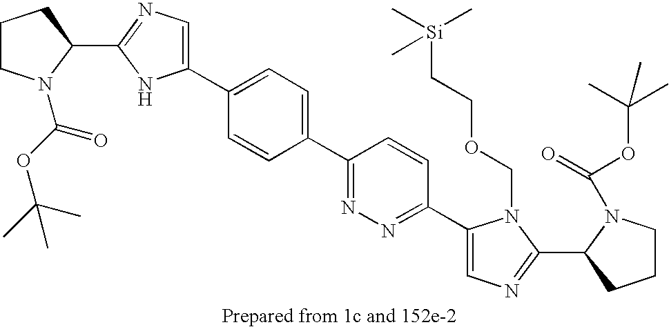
C1CN(C(OC(C)(C)C)=O)C(C2=NC=C(C3=CC=C(C4=NN=C(C5=CN=C(C6N(C(=O)OC(C)(C)C)CCC6)N5COCC[Si](C)(C)C)C=C4)C=C3)N2)C1
